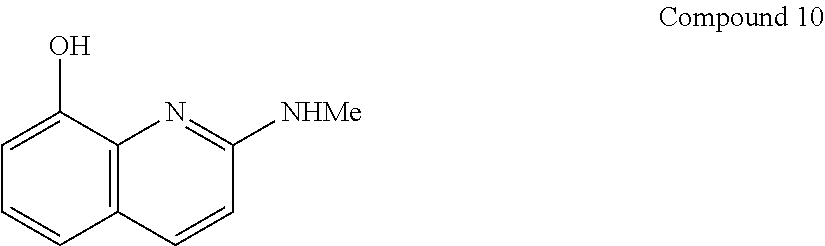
C1=C(O)C2=C(C=C1)C=CC([NHMe])=N2
